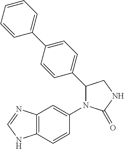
C1(=O)NCC(C2=CC=C(C3=CC=CC=C3)C=C2)N1C1=CC2=C(NC=N2)C=C1
